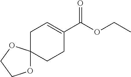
C1C=C(C(OCC)=O)CCC12OCCO2
